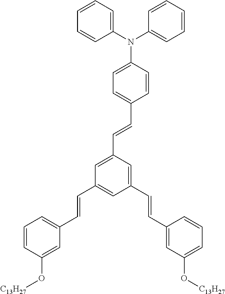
C1=CC(O[C13H27])=CC(C=CC2=CC(C=CC3=CC(O[C13H27])=CC=C3)=CC(C=CC3=CC=C(N(C4=CC=CC=C4)C4=CC=CC=C4)C=C3)=C2)=C1
